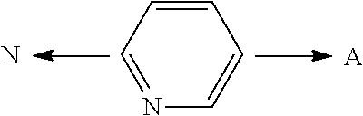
C1=NC=CC=C1.N.[A]
